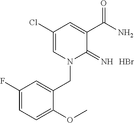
Br.C1(Cl)=CN(CC2=CC(F)=CC=C2OC)C(=N)C(C(N)=O)=C1
